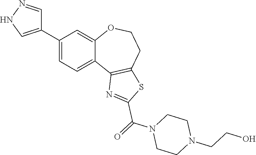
C1(C2=CNN=C2)=CC=C2C(=C1)OCCC1=C2N=C(C(=O)N2CCN(CCO)CC2)S1
